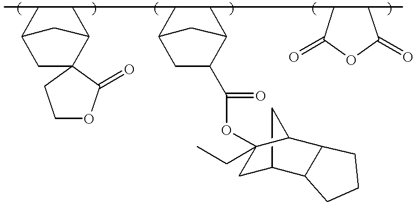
CC1C2CC3(C(C1C1C4CC(C(=O)OC5(CC)CC6C7C(C5C6)CCC7)C(C1C1C(C)C(=O)OC1=O)C4)C2)C(=O)OCC3
